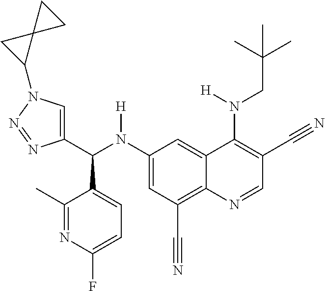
C1(N(C(C2=CN(C3C4(C3)CC4)N=N2)C2=CC=C(F)N=C2C)[H])=CC(C#N)=C2C(=C1)C(N(CC(C)(C)C)[H])=C(C#N)C=N2
